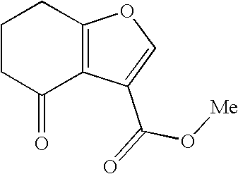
C1CC(=O)C2=C(C1)OC=C2C(=O)O[Me]
